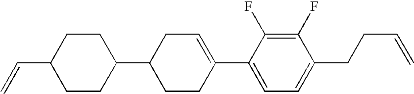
C1(F)=C(F)C(C2=CCC(C3CCC(C=C)CC3)CC2)=CC=C1CCC=C
